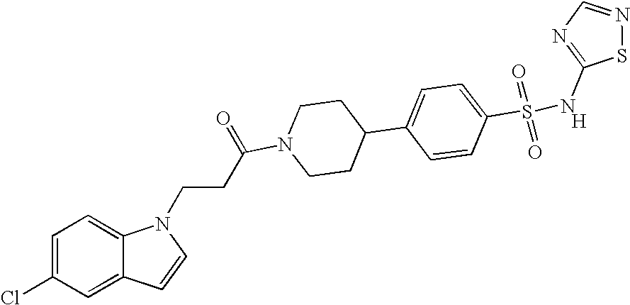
C1=C(Cl)C=C2C(=C1)N(CCC(N1CCC(C3=CC=C(S(=O)(=O)NC4=NC=NS4)C=C3)CC1)=O)C=C2.[H]
